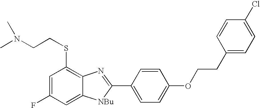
C1=C(F)C=C2C(=C1SCCN(C)C)N=C(C1=CC=C(OCCC3=CC=C(Cl)C=C3)C=C1)[NBu]2
